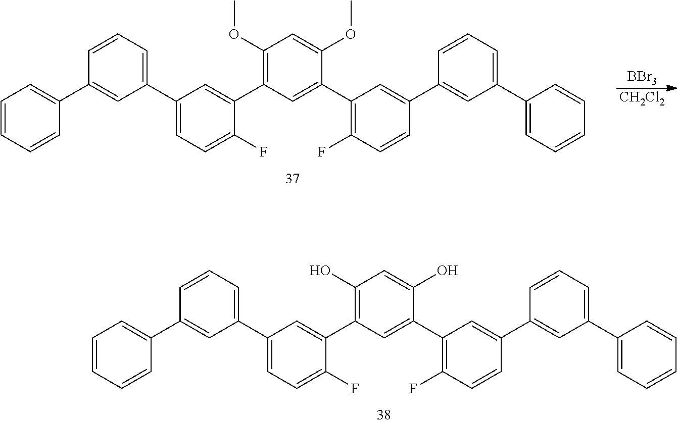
C1(O)=C(C2=CC(C3=CC=CC(C4=CC=CC=C4)=C3)=CC=C2F)C=C(C2=C(F)C=CC(C3=CC(C4=CC=CC=C4)=CC=C3)=C2)C(O)=C1.C1(OC)=C(C2=CC(C3=CC=CC(C4=CC=CC=C4)=C3)=CC=C2F)C=C(C2=C(F)C=CC(C3=CC(C4=CC=CC=C4)=CC=C3)=C2)C(OC)=C1.[BBr3].[CH2Cl2]
